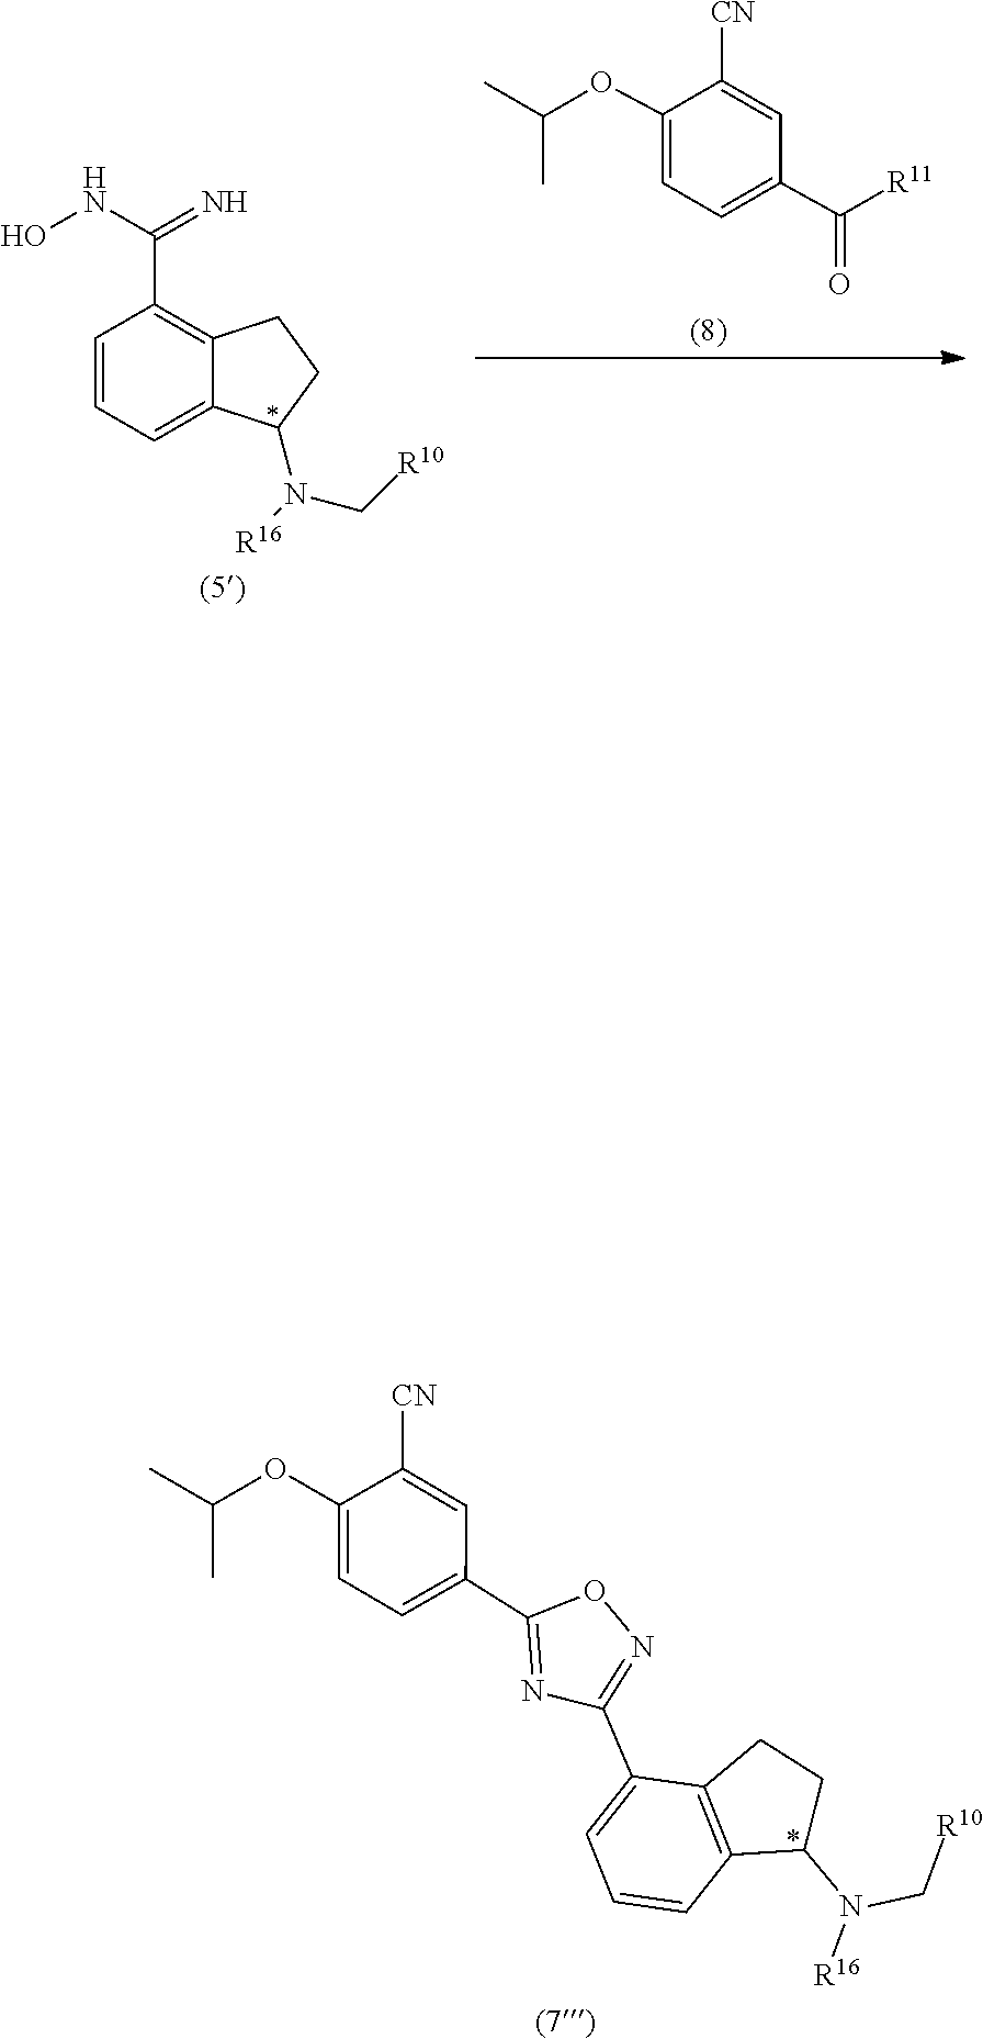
C12=CC=CC(C(NO)=N)=C1CCC2N([R16])C[R10].C1=C(OC(C)C)C([CN])=CC(C(=O)[R11])=C1.O1N=C(C2=CC=CC3=C2CCC3N([R16])C[R10])N=C1C1=CC=C(OC(C)C)C([CN])=C1
